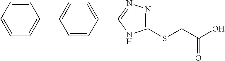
C1=CC(C2=NN=C(SCC(O)=O)N2)=CC=C1C1=CC=CC=C1
